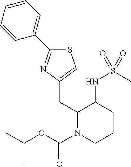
S1C(C2=CC=CC=C2)=NC(CC2N(C(OC(C)C)=O)CCCC2NS(C)(=O)=O)=C1
